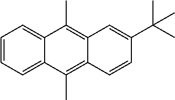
C1=CC=C2C(=C1)C(C)=C1C(=C2C)C=CC(C(C)(C)C)=C1
